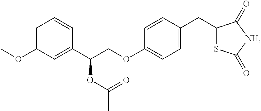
C1=C(OC)C=C(C(COC2=CC=C(CC3SC(=O)[NH]C3=O)C=C2)OC(C)=O)C=C1
